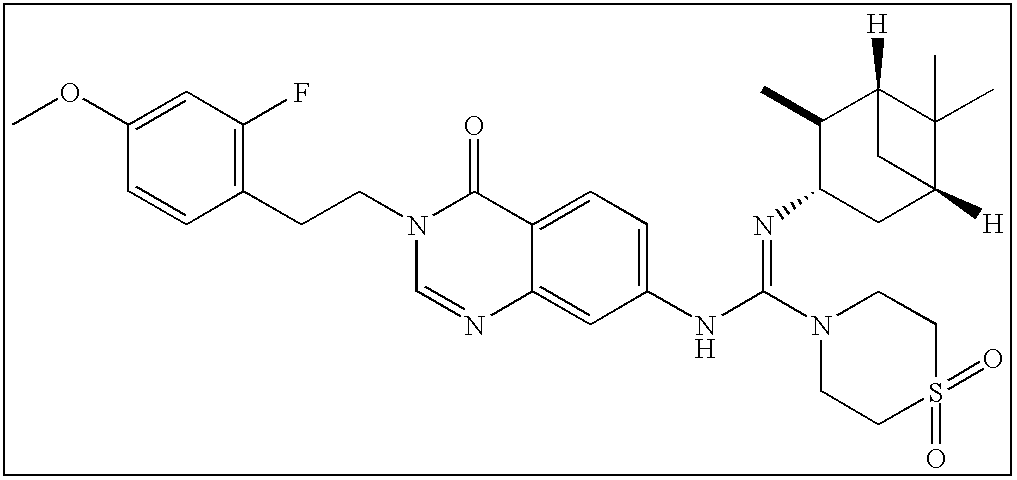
C1(OC)=CC(F)=C(CCN2C(=O)C3=CC=C(NC(N4CCS(=O)(=O)CC4)=NC4CC5([H])C(C)(C)C([H])(C5)C4C)C=C3N=C2)C=C1
